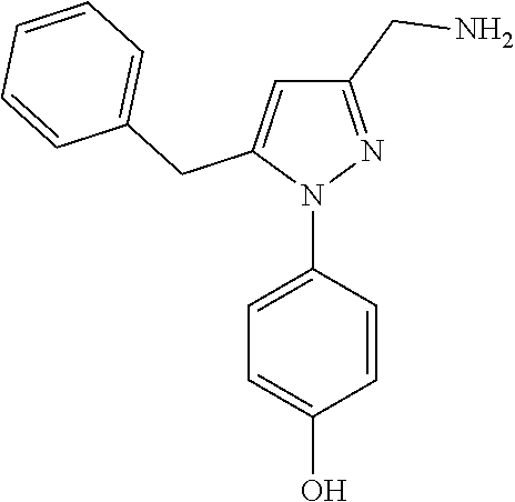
N1(C2=CC=C(O)C=C2)N=C(CN)C=C1CC1=CC=CC=C1
